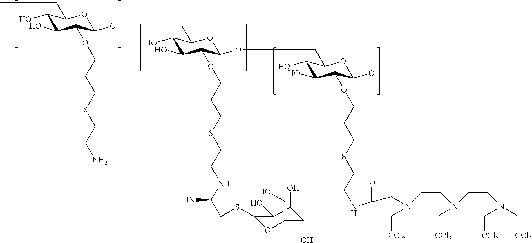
C1(O)C(O)C(OCCCSCCN)C(OCC2C(O)C(O)C(OCCCSCCNC(CSC3OC(CO)C(O)C(O)C3O)N)C(OCC3C(O)C(O)C(OCCCSCCNC(=O)CN(C[CCl2])CCN(C[CCl2])CCN(C[CCl2])C[CCl2])C(OC)O3)O2)OC1CC
